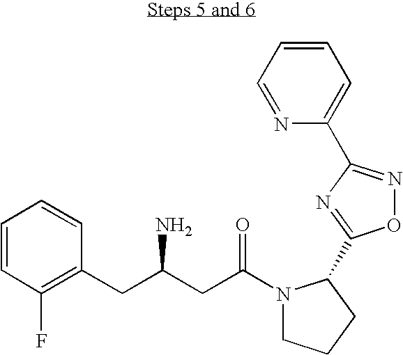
C1=CC(F)=C(CC(CC(N2CCCC2C2=NC(C3=CC=CC=N3)=NO2)=O)N)C=C1
